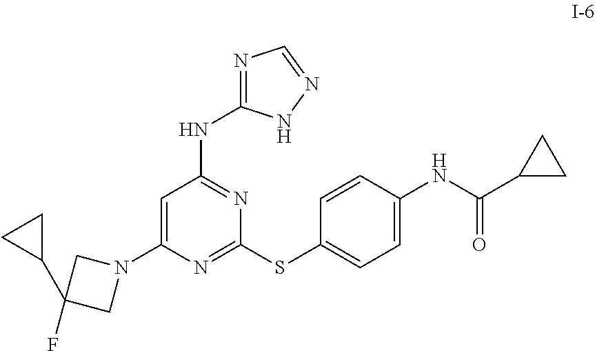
N1=C(NC2=NC(SC3=CC=C(NC(C4CC4)=O)C=C3)=NC(N3CC(F)(C4CC4)C3)=C2)NN=C1
